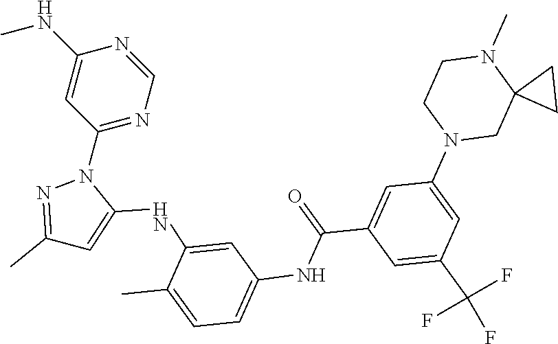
C1(N2N=C(C)C=C2NC2=CC(NC(C3=CC(N4CC5(N(C)CC4)CC5)=CC(C(F)(F)F)=C3)=O)=CC=C2C)=NC=NC(NC)=C1
